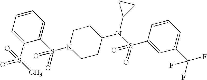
C1=CC=C(S(=O)(N2CCC(N(S(C3=CC(C(F)(F)F)=CC=C3)(=O)=O)C3CC3)CC2)=O)C(S(C)(=O)=O)=C1
